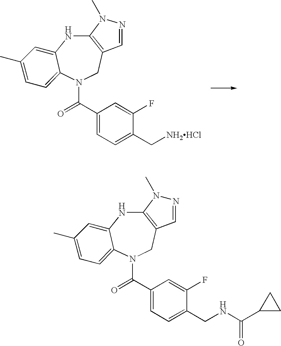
C12=C(CN(C(=O)C3=CC=C(C[NH2HCl])C(F)=C3)C3=CC=C(C)C=C3N1)C=NN2C.C12=C(CN(C(=O)C3=CC=C(CNC(C4CC4)=O)C(F)=C3)C3=CC=C(C)C=C3N1)C=NN2C
